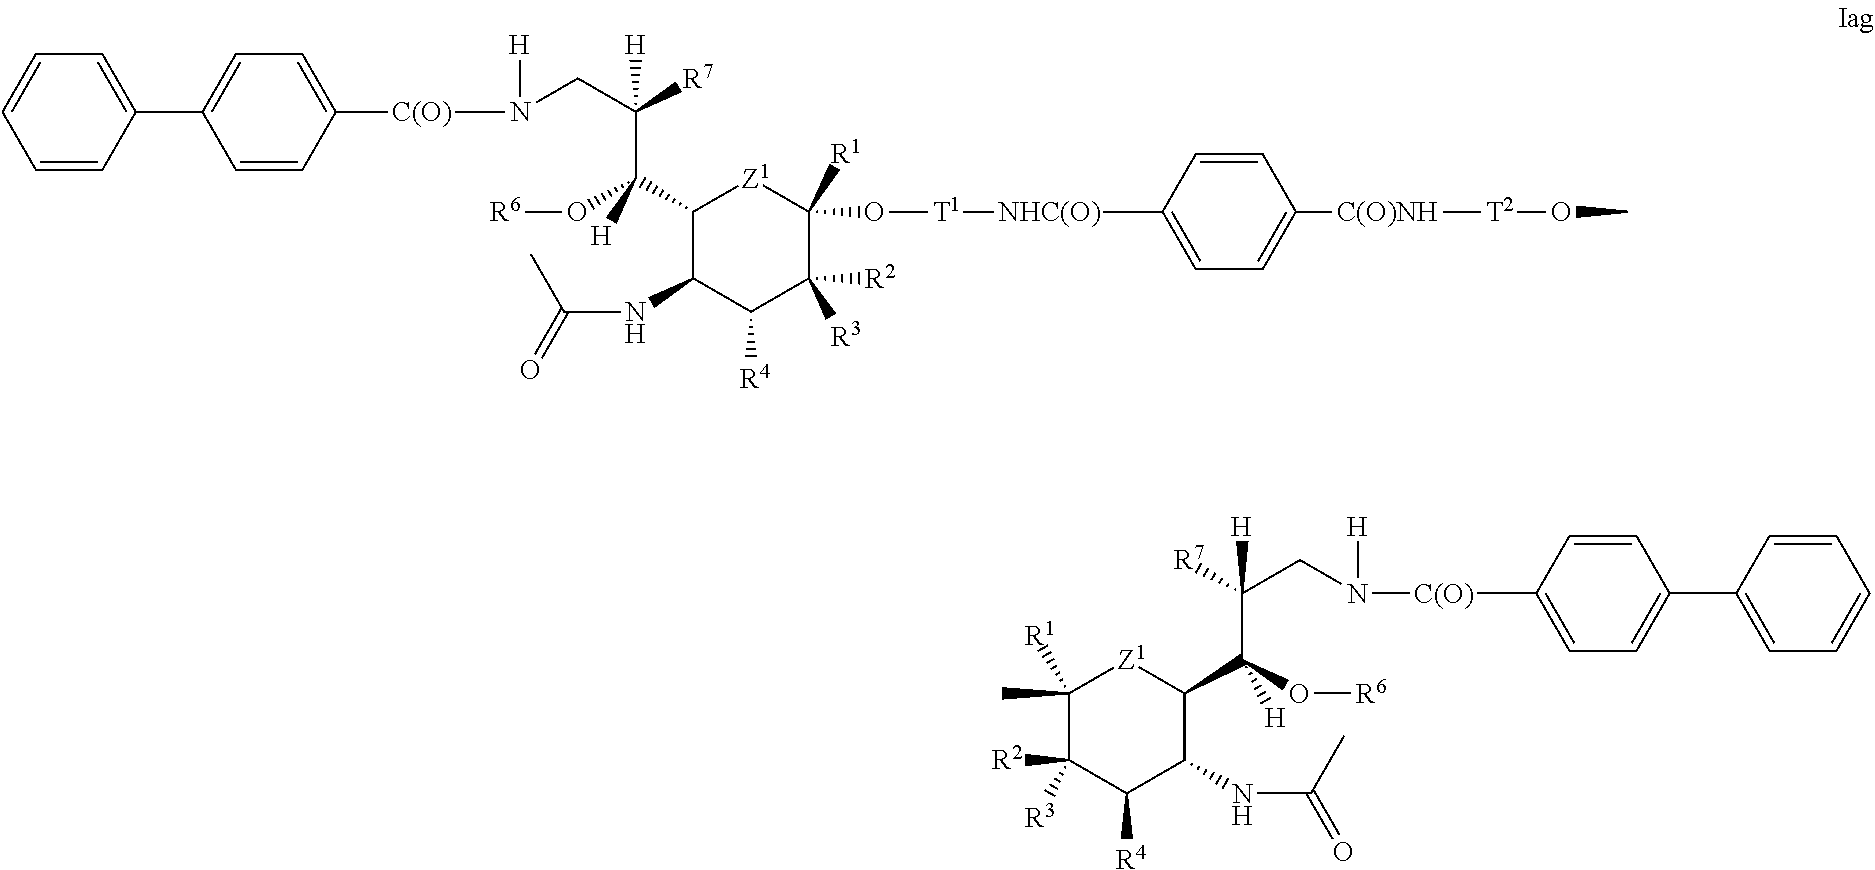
C1(C(O[R6])(C(CN([C(O)]C2=CC=C(C3=CC=CC=C3)C=C2)[H])([R7])[H])[H])C(NC(=O)C)C([R4])C([R3])([R2])C([R1])(O[T1][NHC(O)]C2=CC=C([C(O)NH][T2]OC)C=C2)[Z1]1.C1(C(O[R6])(C(CN([C(O)]C2=CC=C(C3=CC=CC=C3)C=C2)[H])([R7])[H])[H])C(NC(=O)C)C([R4])C([R3])([R2])C([R1])(C)[Z1]1
